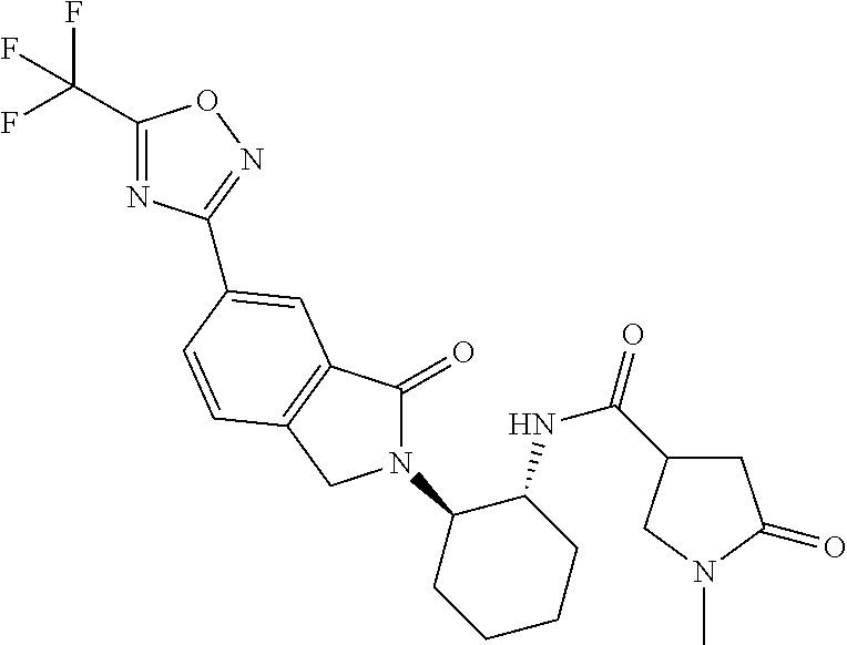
C1(C(F)(F)F)=NC(C2=CC3=C(CN(C4CCCCC4NC(=O)C4CC(=O)N(C)C4)C3=O)C=C2)=NO1
